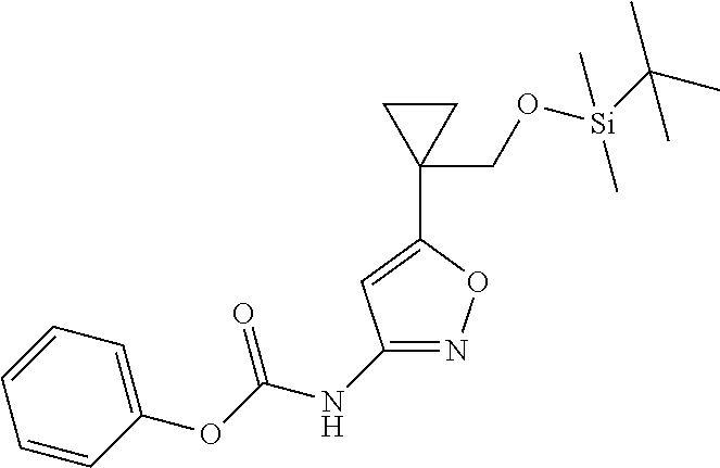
N1=C(NC(OC2=CC=CC=C2)=O)C=C(C2(CO[Si](C(C)(C)C)(C)C)CC2)O1
